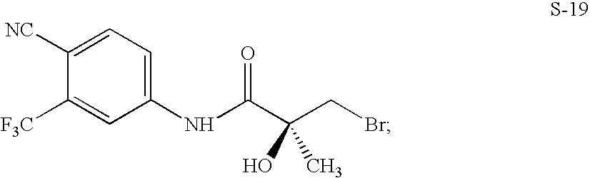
N(C(C(CBr)(O)C)=O)C1=CC=C([NC])C([F3C])=C1
